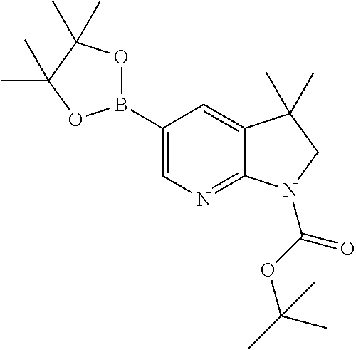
C1(B2OC(C)(C)C(C)(C)O2)=CN=C2C(=C1)C(C)(C)CN2C(OC(C)(C)C)=O
